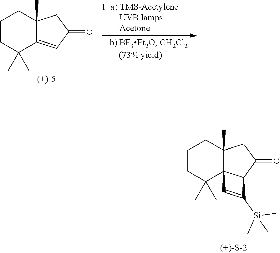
C1CC(C)(C)C23C(C)(C1)CC(=O)C2C([Si](C)(C)C)=C3.C1CC(C)(C)C2=CC(=O)CC2(C)C1
